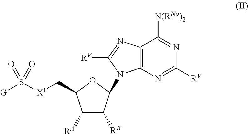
C1([RA])C([RB])C(N2C3=C(C([N(RNa)2])=NC([RV])=N3)N=C2[RV])OC1C[X1]S([G])(=O)=O
